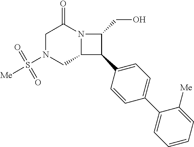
C1N(S([Me])(=O)=O)CC2N(C1=O)C(CO)C2C1=CC=C(C2=CC=CC=C2[Me])C=C1
